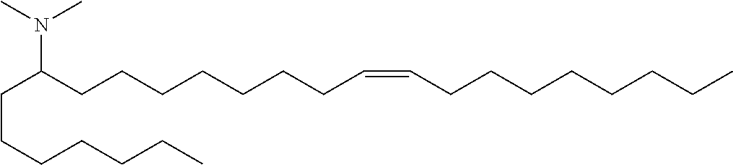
C(CCCCCC)C(CCCCCCCC=CCCCCCCCC)N(C)C
